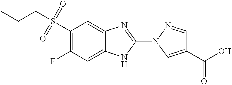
S(C1=C(F)C=C2C(=C1)N=C(N1C=C(C(=O)O)C=N1)N2)(CCC)(=O)=O
